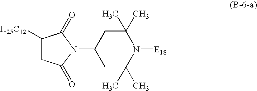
C1C(C)(C)N([E18])C(C)(C)CC1N1C(=O)CC([H25C12])C1=O
